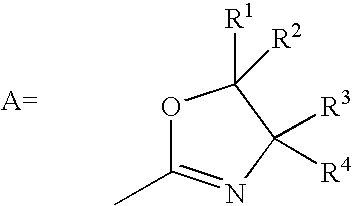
O1C(C)=NC([R3])([R4])C1([R1])[R2]
